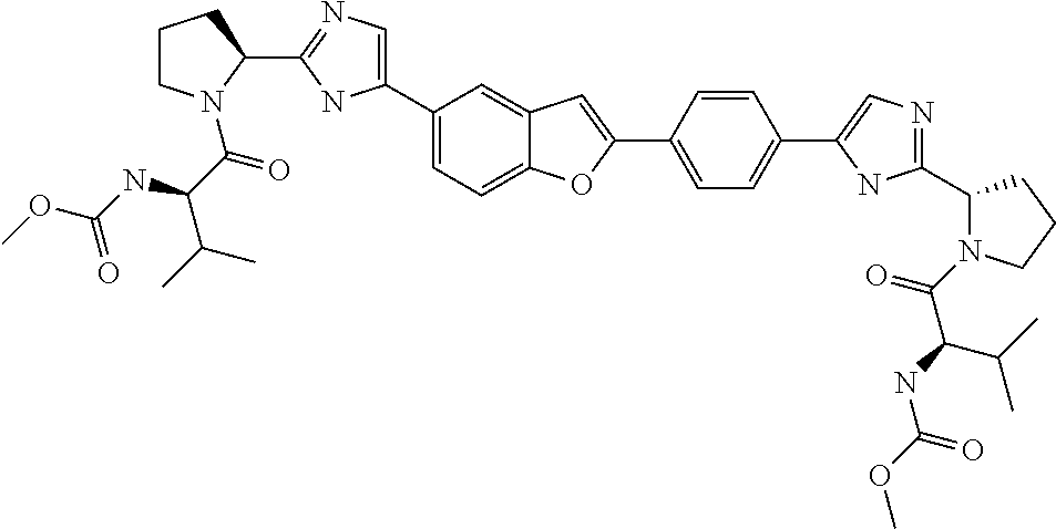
C1(C2=CN=C(C3CCCN3C(=O)C(C(C)C)NC(OC)=O)N2)=CC=C2C(=C1)C=C(C1=CC=C(C3=CN=C(C4N(C(=O)C(NC(=O)OC)C(C)C)CCC4)N3)C=C1)O2
